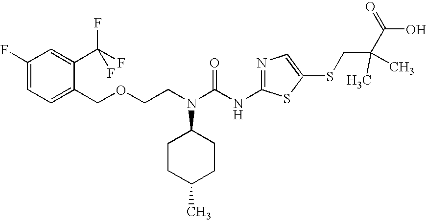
C1(F)=CC=C(COCCN(C(NC2=NC=C(SCC(C(O)=O)(C)C)S2)=O)C2CCC(C)CC2)C(C(F)(F)F)=C1
